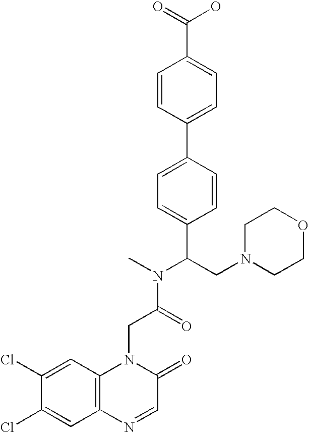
C(C(N(C)C(CN1CCOCC1)C1=CC=C(C2=CC=C(C(=O)O)C=C2)C=C1)=O)N1C2=C(C=C(Cl)C(Cl)=C2)N=CC1=O
